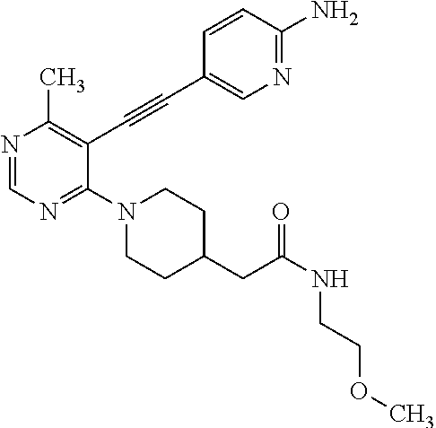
N1=CN=C(N2CCC(CC(NCCOC)=O)CC2)C(C#CC2=CN=C(N)C=C2)=C1C
